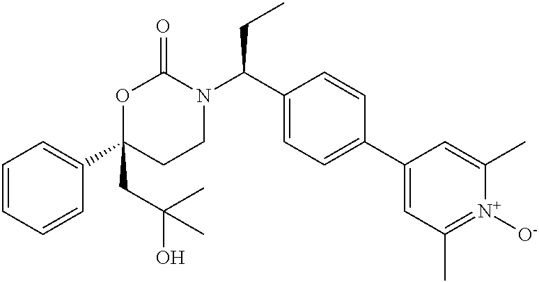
C1=CC=CC(C2(CC(O)(C)C)CCN(C(C3=CC=C(C4=CC(C)=[N+]([O-])C(C)=C4)C=C3)CC)C(=O)O2)=C1
